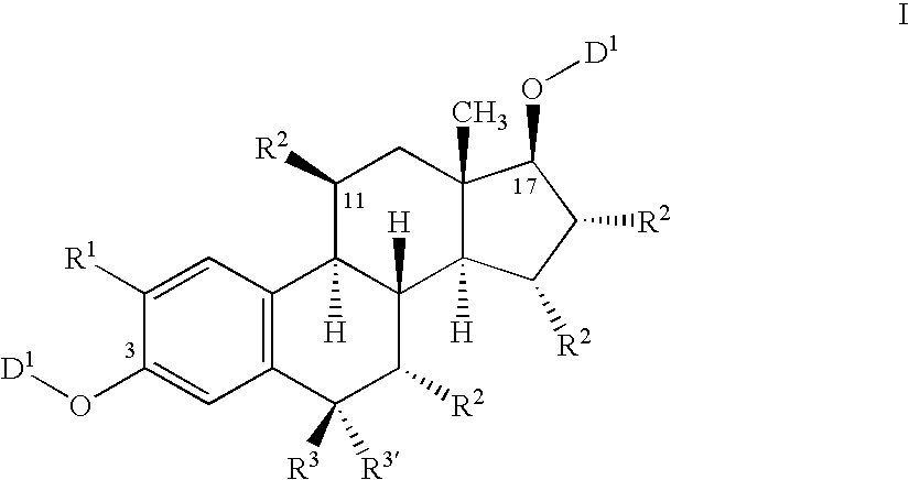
C12=C(C=C([R1])C(O[D1])=C1)C1([H])C([H])(C([R2])C2([R3])[R3])C2([H])C(C)(CC1[R2])C(O[D1])C([R2])C2[R2]
